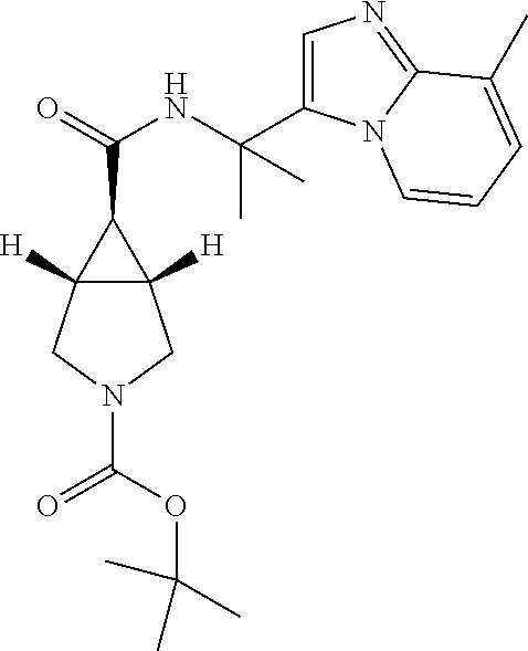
C12([H])C([H])(CN(C(=O)OC(C)(C)C)C1)C2C(NC(C)(C)C1=CN=C2N1C=CC=C2C)=O
